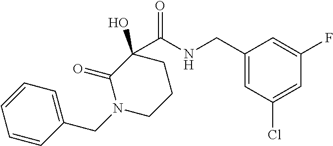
C1(O)(C(=O)NCC2=CC(Cl)=CC(F)=C2)C(=O)N(CC2=CC=CC=C2)CCC1
